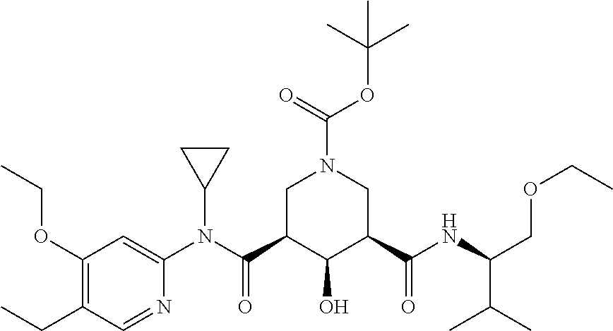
C1(CC)=C(OCC)C=C(N(C(C2C(O)C(C(NC(COCC)C(C)C)=O)CN(C(=O)OC(C)(C)C)C2)=O)C2CC2)N=C1
